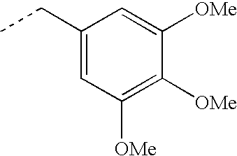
CCC1=CC([OMe])=C([OMe])C([OMe])=C1
